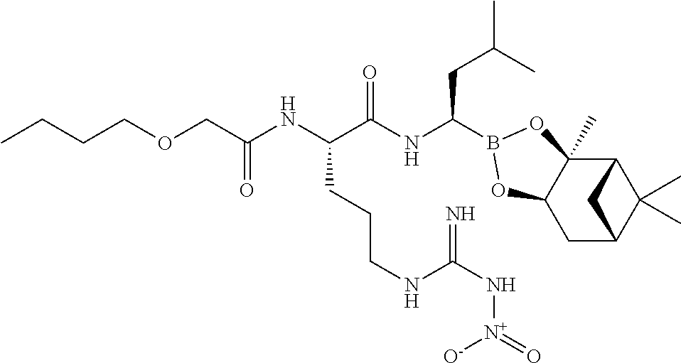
C12C3(C)C(CC(C1(C)C)C2)OB(C(NC(C(NC(=O)COCCCC)CCCNC(N[N+](=O)[O-])=N)=O)CC(C)C)O3
